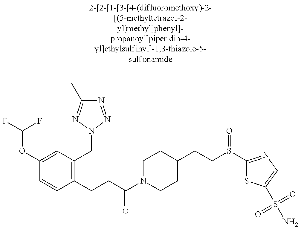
FC(F)OC1=CC(CN2N=C(C)N=N2)=C(CCC(N2CCC(CCS(C3=NC=C(S(N)(=O)=O)S3)=O)CC2)=O)C=C1
